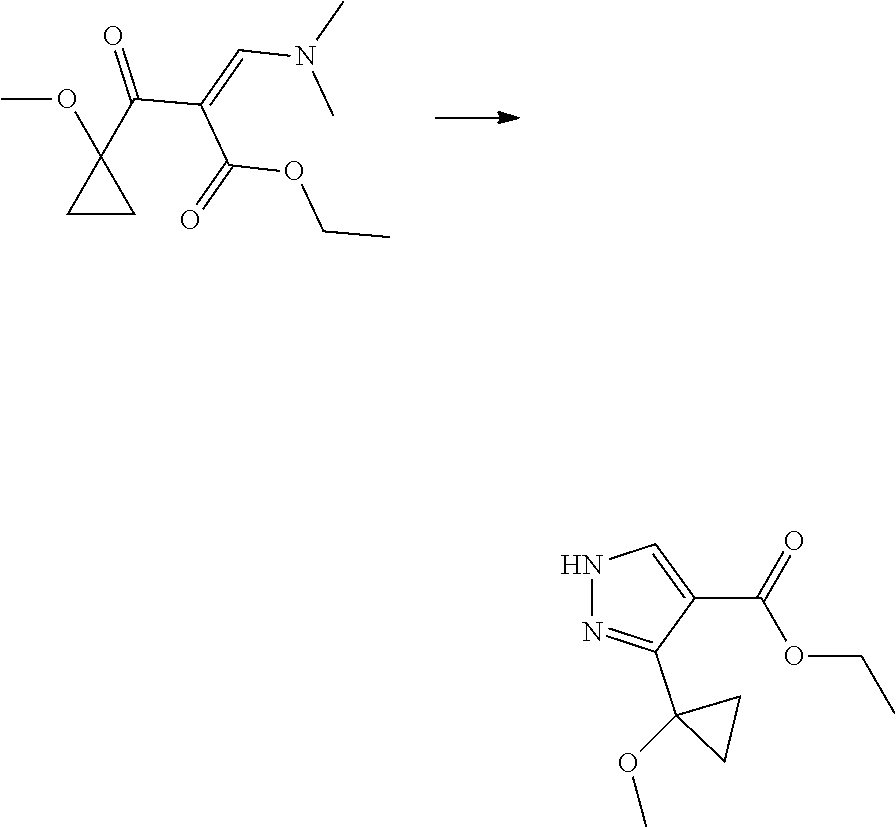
COC1(C(=O)C(C(OCC)=O)=CN(C)C)CC1.C1(C(OCC)=O)=CNN=C1C1(OC)CC1
